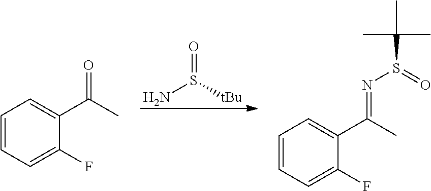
NS(=O)[tBu].C1=CC=C(F)C(C(C)=O)=C1.C1=CC=C(F)C(C(=NS(=O)C(C)(C)C)C)=C1
